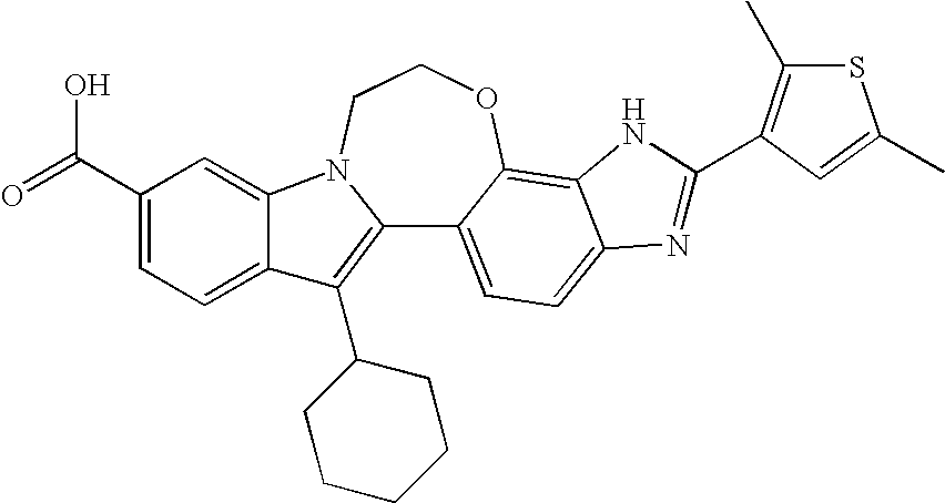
C12=C(C3CCCCC3)C3=CC=C(C(=O)O)C=C3N1CCOC1=C3C(=CC=C21)N=C(C1=C(C)SC(C)=C1)N3
